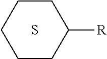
C1CCCCC1[R].S
